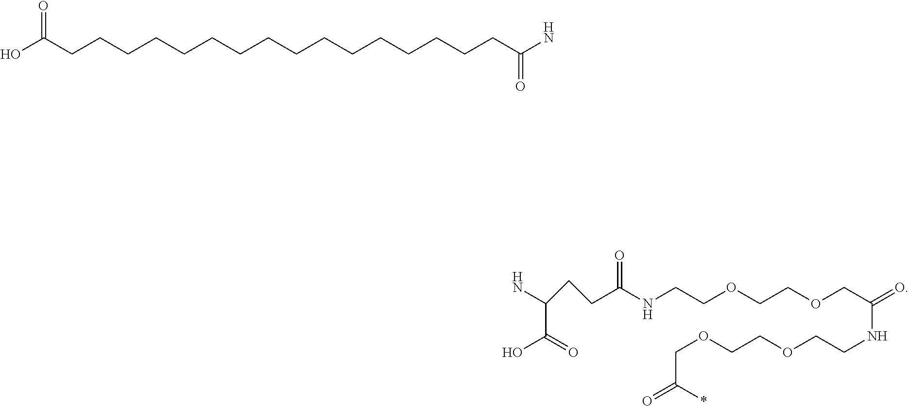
OC(CCCCCCCCCCCCCCCCC(N)=O)=O.C(CCC(NCCOCCOCC(=O)NCCOCCOCC(*)=O)=O)(C(O)=O)N
